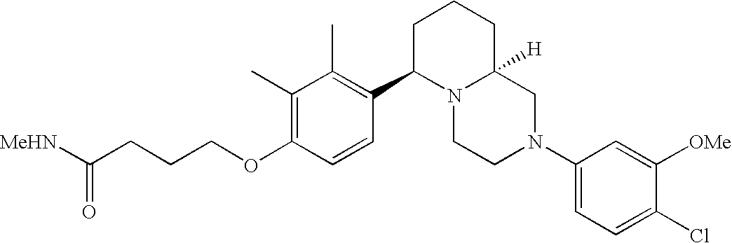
C1(C)=C(OCCCC([MeHN])=O)C=CC(C2N3C([H])(CCC2)CN(C2=CC=C(Cl)C([OMe])=C2)CC3)=C1C
